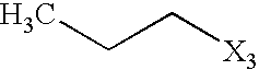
CCC[X3]
